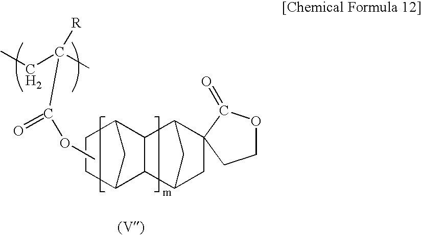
C1C2CC(C1)C1C2C2CC3(C1C2)C(=O)OCC3.CCC(C)([R])C(OC)=O
